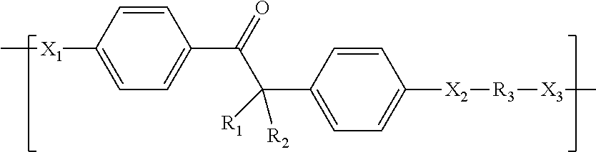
C1=CC([X1]C)=CC=C1C(=O)C(C1=CC=C([X2][R3][X3]C)C=C1)([R1])[R2]
